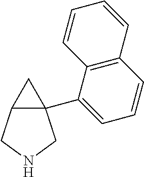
C12(C3=CC=CC4=C3C=CC=C4)C(CNC1)C2
